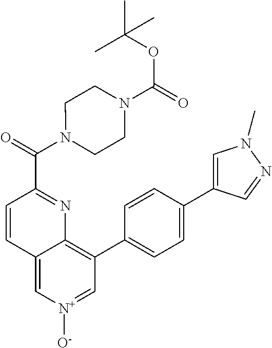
C12=C[N+]([O-])=CC(C3=CC=C(C4=CN(C)N=C4)C=C3)=C1N=C(C(=O)N1CCN(C(=O)OC(C)(C)C)CC1)C=C2
